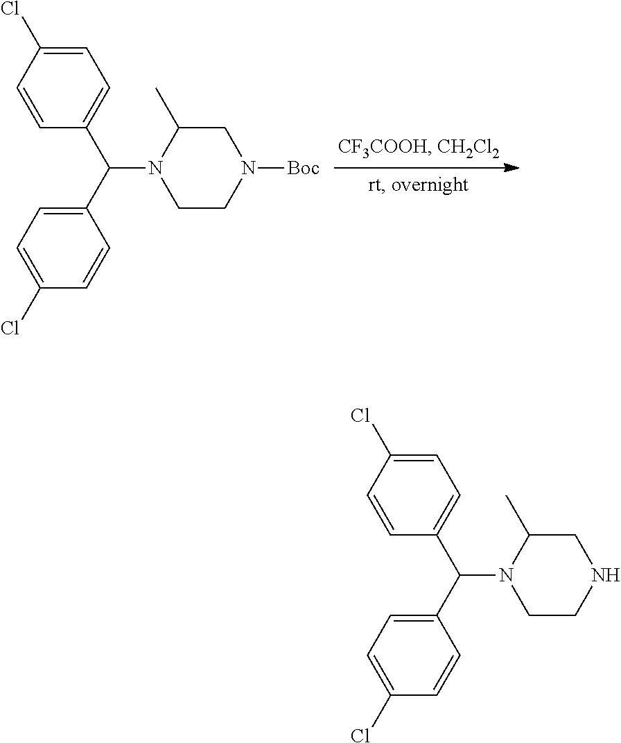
C(N1CCN([Boc])CC1C)(C1=CC=C(Cl)C=C1)C1=CC=C(Cl)C=C1.C(N1CCNCC1C)(C1=CC=C(Cl)C=C1)C1=CC=C(Cl)C=C1
